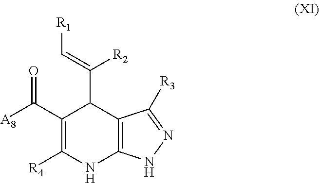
C(C1=C([R4])NC2=C(C1C(=C[R1])[R2])C([R3])=NN2)(=O)[A8]
